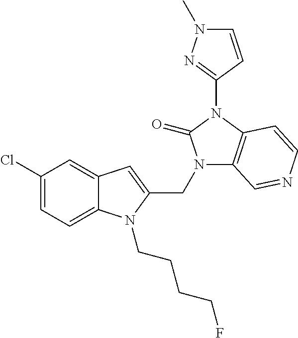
C12=CC(Cl)=CC=C1N(CCCCF)C(CN1C3=C(N(C4=NN(C)C=C4)C1=O)C=CN=C3)=C2
